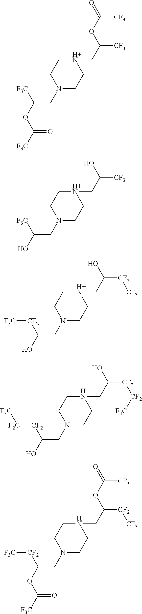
[H+N]1(CC([CF3])OC(=O)[CF3])CCN(CC(OC([F3C])=O)[F3C])CC1.[H+N]1(CC([CF3])O)CCN(CC(O)[F3C])CC1.[H+N]1(CC([CF2][CF3])O)CCN(CC(O)[CF2][F3C])CC1.[H+N]1(CC([CF2][CF2][F3C])O)CCN(CC(O)[CF2][F2C][F3C])CC1.[H+N]1(CC(OC(=O)[CF3])[CF2][CF3])CCN(CC(OC([F3C])=O)[CF2][F3C])CC1
